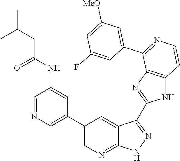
C1=NC=C(C2=CN=C3C(=C2)C(C2=NC4=C(N2)C=CN=C4C2=CC([MeO])=CC(F)=C2)=NN3)C=C1NC(CC(C)C)=O
